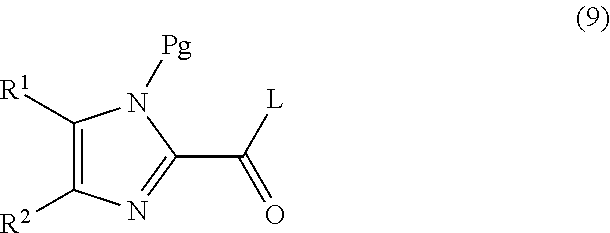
[L]C(C1=NC([R2])=C([R1])N1[Pg])=O
